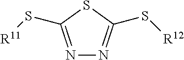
N1=C(S[R11])SC(S[R12])=N1
